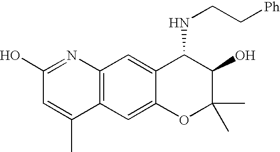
C12=C(C=C3C(=C1)C(NCC[Ph])C(O)C(C)(C)O3)C(C)=CC(O)=N2
